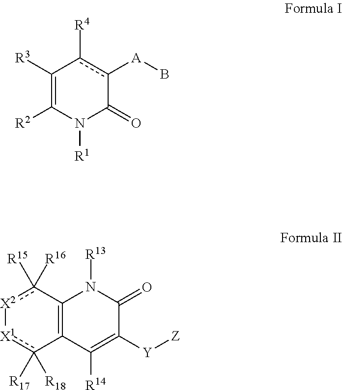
C1([R3])=C([R2])N([R1])C(=O)c([A]B)c1[R4].C12=C(N([R13])C(=O)C([Y][Z])=C1[R14])c([R16])([R15])[X2][X1]c2([R17])[R18]
